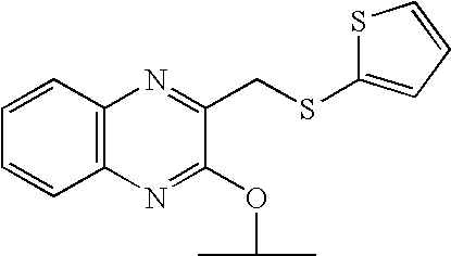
C1=CC=CC2=C1N=C(CSC1=CC=CS1)C(OC(C)C)=N2
